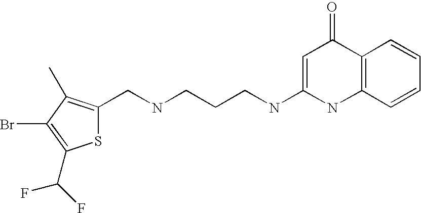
S1C(CNCCCNC2=CC(=O)C3=C(N2)C=CC=C3)=C(C)C(Br)=C1C(F)F
